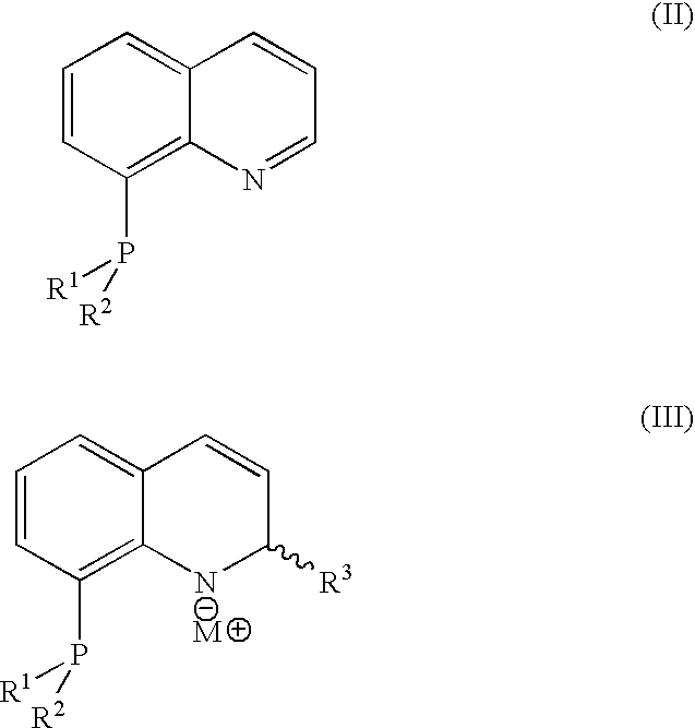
C1=CC(P([R2])[R1])=C2C(=C1)C=CC([R3])N2.C1=CC(P([R2])[R1])=C2C(=C1)C=CC=N2
